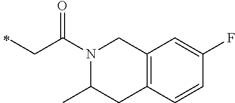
C(C)C(=O)N1C(C)CC2=C(C1)C=C(F)C=C2
